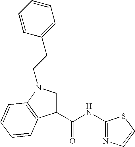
C1(C(NC2=NC=CS2)=O)=CN(CCC2=CC=CC=C2)C2=C1C=CC=C2
